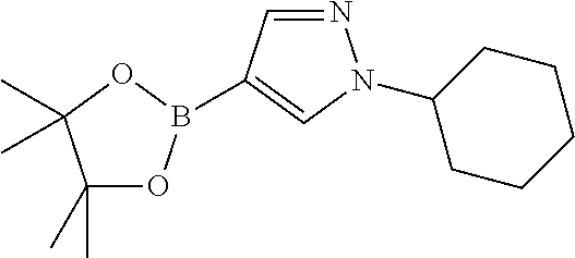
C1(C)(C)OB(C2=CN(C3CCCCC3)N=C2)OC1(C)C
